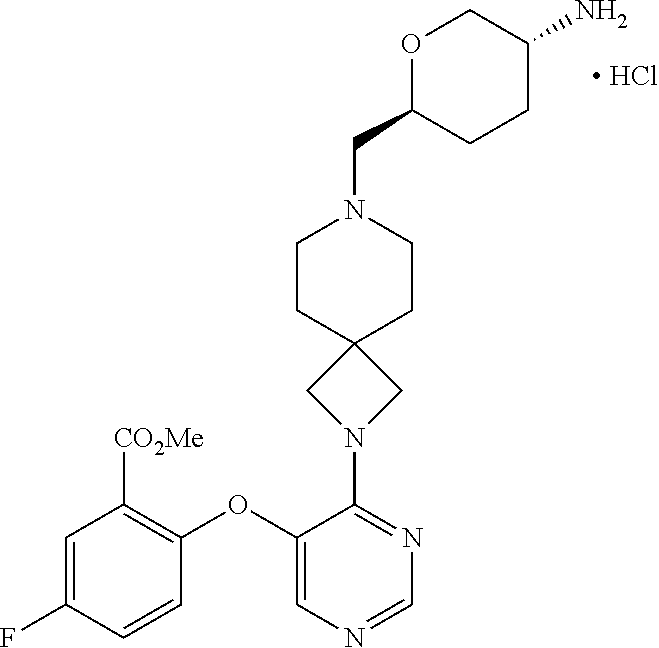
C1=C(F)C=CC(OC2=CN=CN=C2N2CC3(C2)CCN(CC2CCC(N)CO2)CC3)=C1[CO2Me].[ HCl]
